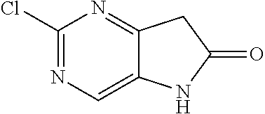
C1(Cl)=NC=C2C(=N1)CC(=O)N2
